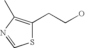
S1C(CCO)=C(C)N=C1
